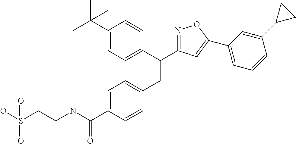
C1(C(C)(C)C)=CC=C(C(CC2=CC=C(C(NCCS(O)(=O)=O)=O)C=C2)C2=NOC(C3=CC=CC(C4CC4)=C3)=C2)C=C1
